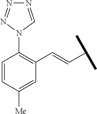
N1=CN(C2=C(C=CC(C)C)C=C([Me])C=C2)N=N1
